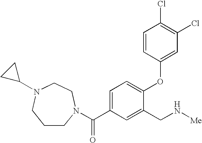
C1CN(C(=O)C2=CC=C(OC3=CC(Cl)=C(Cl)C=C3)C(CN[Me])=C2)CCN(C2CC2)C1
